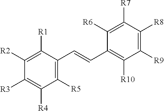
C1([R5])=C(C=CC2=C([R10])C([R9])=C([R8])C([R7])=C2[R6])C([R1])=C([R2])C([R3])=C1[R4]
